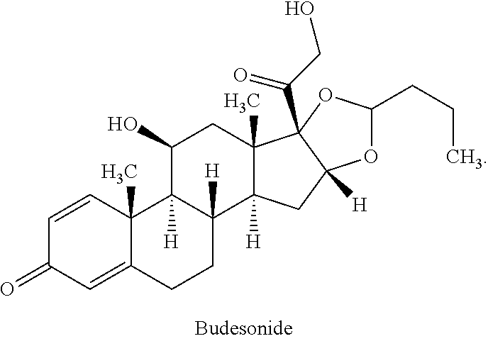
C1=CC2(C)C(=CC1=O)CCC1([H])C2([H])C(O)CC2(C)C1([H])CC1([H])C2(C(=O)CO)OC(CCC)O1
